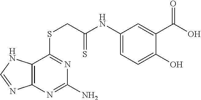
C12=C(N=C(N)N=C1SCC(NC1=CC=C(O)C(C(O)=O)=C1)=S)N=CN2
